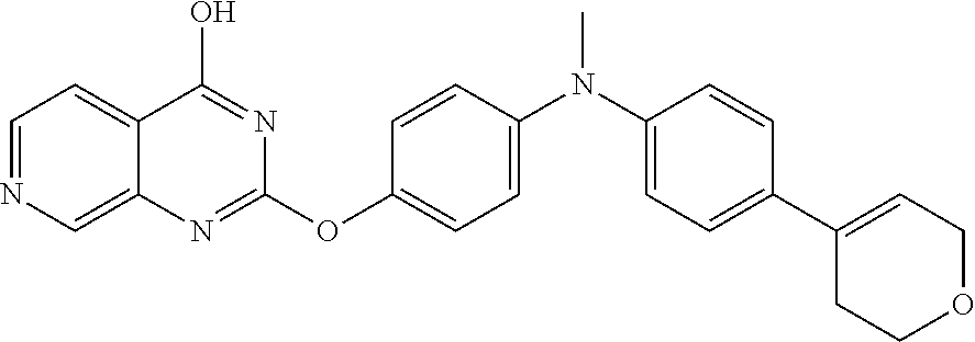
C1=NC=C2C(=C1)C(O)=NC(OC1=CC=C(N(C3=CC=C(C4=CCOCC4)C=C3)C)C=C1)=N2
